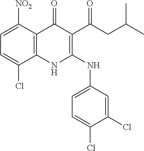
C1=C([NO2])C2=C(C(Cl)=C1)NC(NC1=CC=C(Cl)C(Cl)=C1)=C(C(CC(C)C)=O)C2=O
